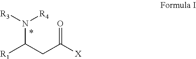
[R1]C(CC([X])=O)N([R3])[R4]
